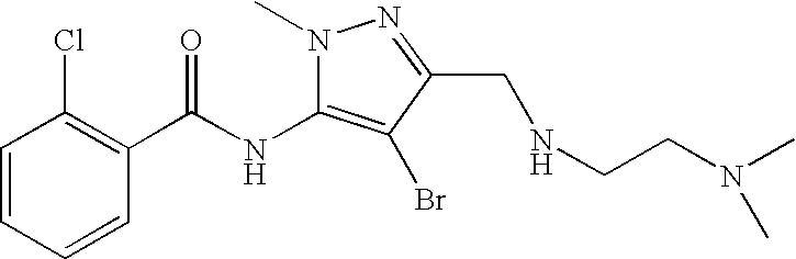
C1=CC=CC(C(NC2=C(Br)C(CNCCN(C)C)=NN2C)=O)=C1Cl
